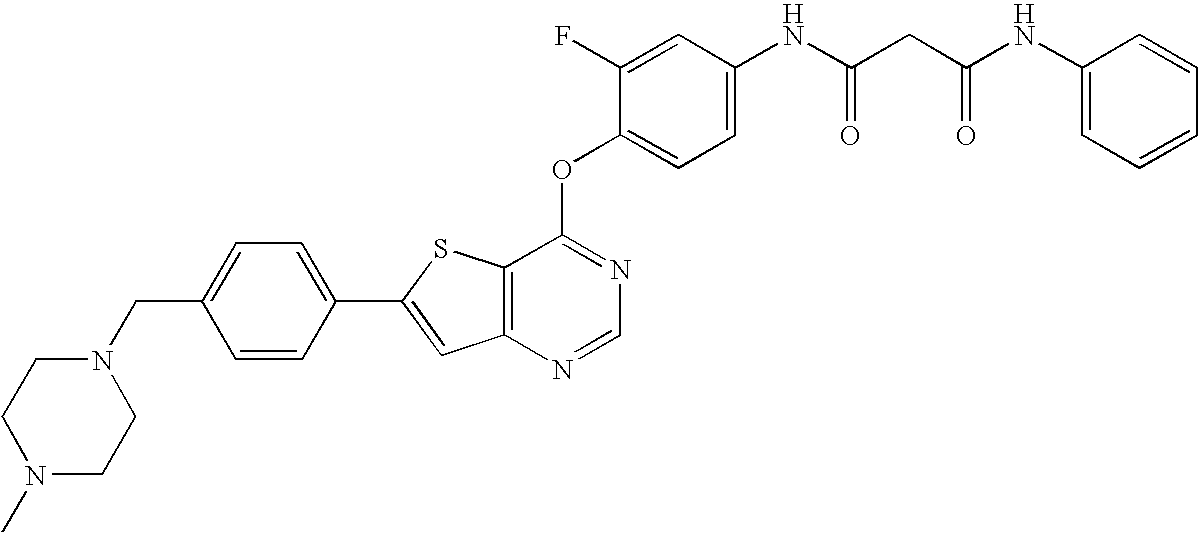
C12=C(SC(C3=CC=C(CN4CCN(C)CC4)C=C3)=C1)C(OC1=CC=C(NC(=O)CC(NC3=CC=CC=C3)=O)C=C1F)=NC=N2
